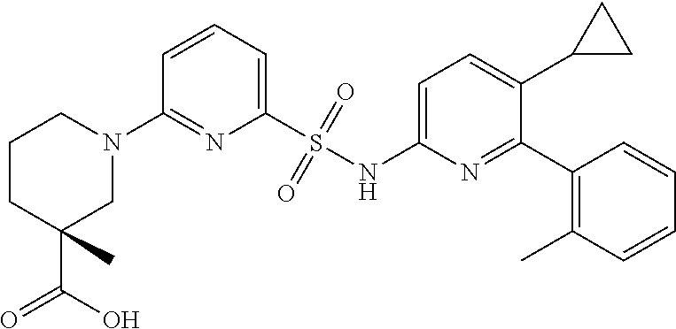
N1(C2=NC(S(NC3=CC=C(C4CC4)C(C4=C(C)C=CC=C4)=N3)(=O)=O)=CC=C2)CCCC(C(=O)O)(C)C1
